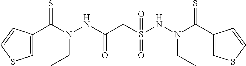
C1=C(C(N(NC(CS(NN(C(C2=CSC=C2)=S)CC)(=O)=O)=O)CC)=S)C=CS1
